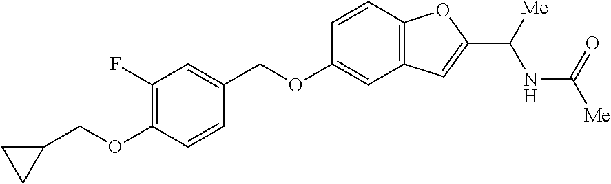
C1(F)=C(OCC2CC2)C=CC(COC2=CC3=C(C=C2)OC(C([Me])NC([Me])=O)=C3)=C1
